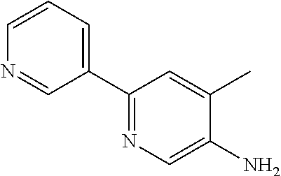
C1(C2=NC=C(N)C(C)=C2)=CC=CN=C1
